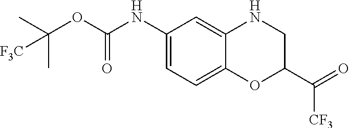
N(C1=CC=C2C(=C1)NCC(C(=O)[CF3])O2)C(OC(C)(C)[F3C])=O
